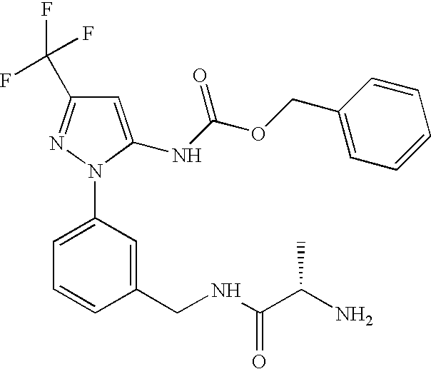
C1=C(N2N=C(C(F)(F)F)C=C2NC(OCC2=CC=CC=C2)=O)C=C(CNC(C(N)C)=O)C=C1
